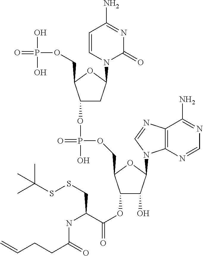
C1=CN(C2CC(OP(=O)(OCC3C(OC(=O)C(NC(CCC=C)=O)CSSC(C)(C)C)C(O)C(N4C5=C(N=C4)C(N)=NC=N5)O3)O)C(COP(=O)(O)O)O2)C(=O)N=C1N
